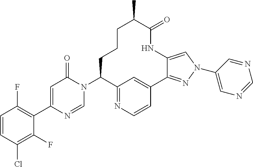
C1(F)=C(Cl)C=CC(F)=C1C1=CC(=O)N(C2C3=NC=CC(=C3)C3=NN(C4=CN=CN=C4)C=C3NC(=O)C(C)CCC2)C=N1
